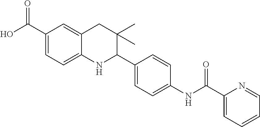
OC(C1=CC=C2C(=C1)CC(C)(C)C(C1=CC=C(NC(C3=CC=CC=N3)=O)C=C1)N2)=O
